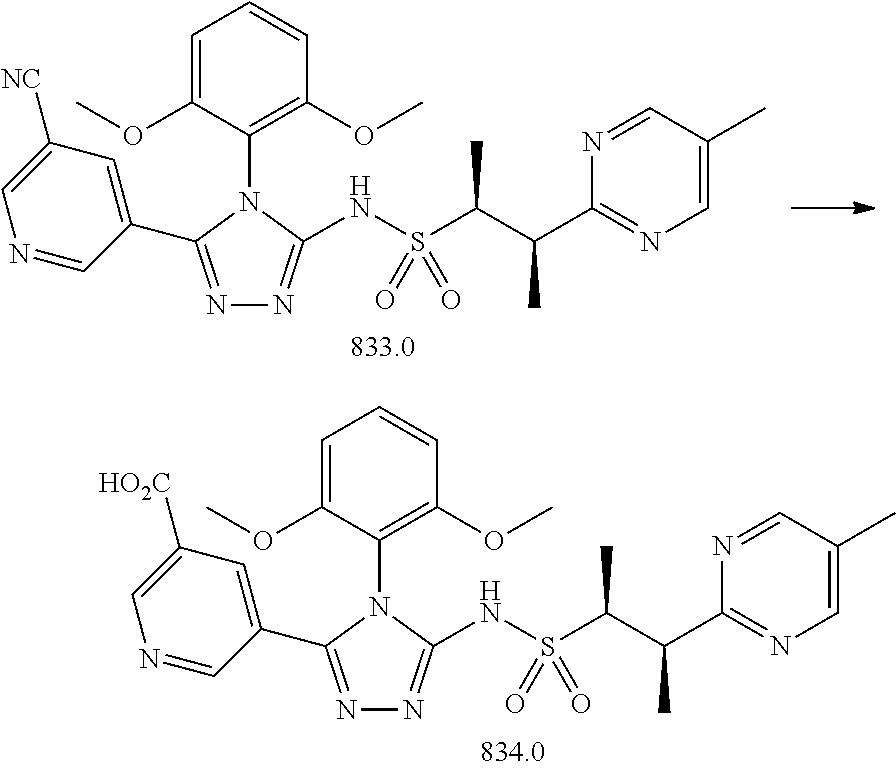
N1=C(C2=CC([NC])=CN=C2)N(C2=C(OC)C=CC=C2OC)C(NS(C(C(C2=NC=C(C)C=N2)C)C)(=O)=O)=N1.N1=C(C2=CC([HO2C])=CN=C2)N(C2=C(OC)C=CC=C2OC)C(NS(C(C(C2=NC=C(C)C=N2)C)C)(=O)=O)=N1
